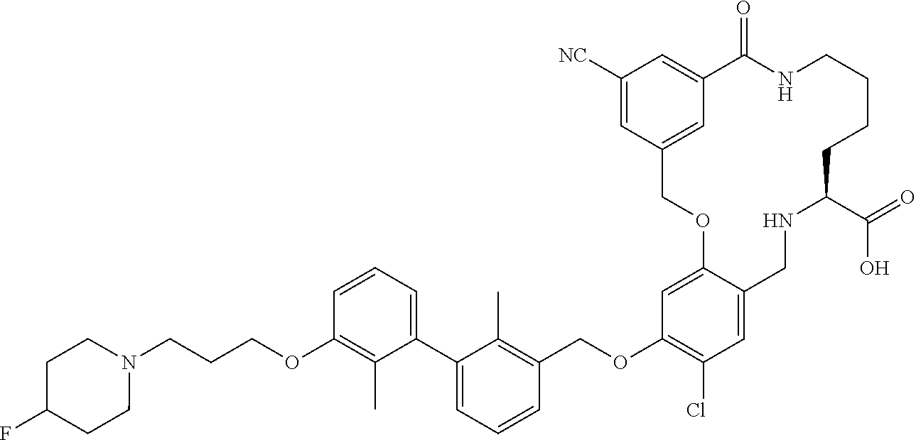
C1=C2C(=CC(OCC3=C(C)C(C4=CC=CC(OCCCN5CCC(F)CC5)=C4C)=CC=C3)=C1Cl)OCC1=CC(=CC([NC])=C1)C(=O)NCCCCC(C(=O)O)NC2
